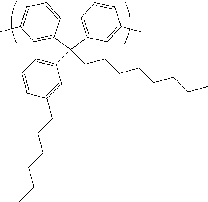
C12=C(C(C3=CC=CC(CCCCCC)=C3)(CCCCCCCC)C3=CC(C)=CC=C13)C=C(C)C=C2
